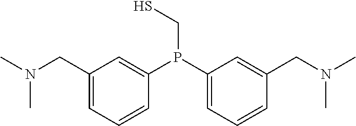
C1(P(C2=CC=CC(CN(C)C)=C2)CS)=CC(CN(C)C)=CC=C1
